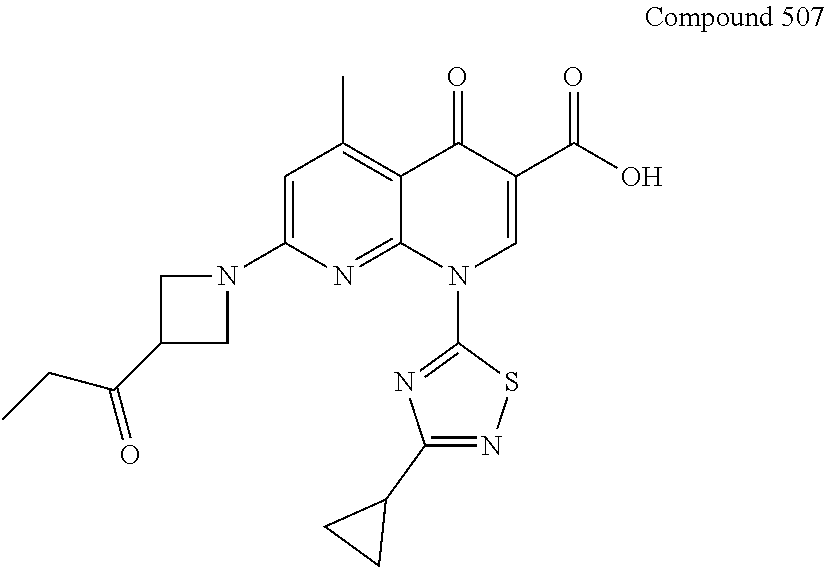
C1=C(N2CC(C(CC)=O)C2)N=C2C(=C1C)C(=O)C(C(O)=O)=CN2C1=NC(C2CC2)=NS1
